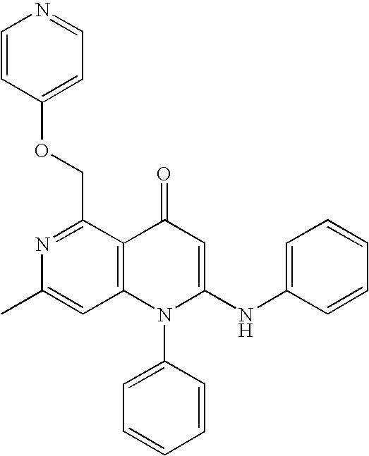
C1(C)=CC2=C(C(COC3=CC=NC=C3)=N1)C(=O)C=C(NC1=CC=CC=C1)N2C1=CC=CC=C1
